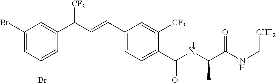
C1=C(Br)C=C(C(C=CC2=CC=C(C(NC(C(NC[CHF2])=O)C)=O)C([CF3])=C2)[CF3])C=C1Br
